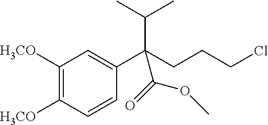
C1([H3CO])=C([H3CO])C=CC(C(CCCCl)(C(C)C)C(OC)=O)=C1
